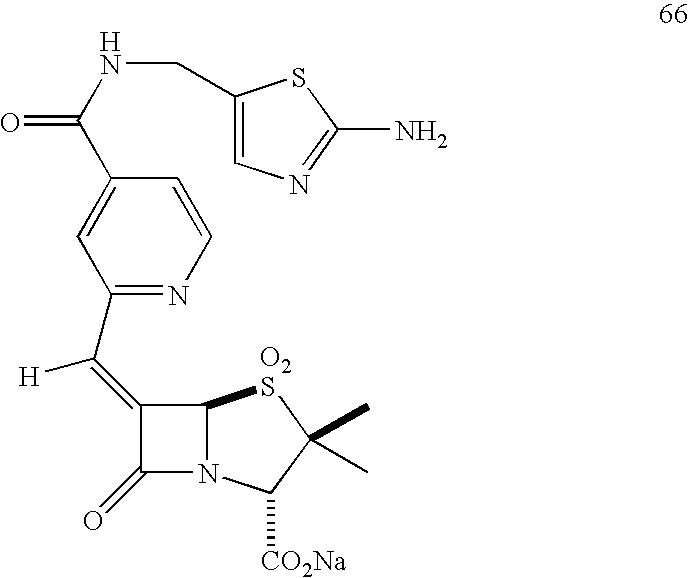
C1(=C(C2=NC=CC(C(NCC3=CN=C(N)S3)=O)=C2)[H])C(=O)N2C1[O2S]C(C)(C)C2[CO2Na]
